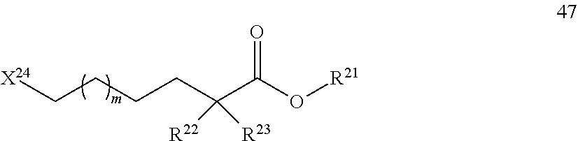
[X24]CCCCC(C(O[R21])=O)([R23])[R22]
